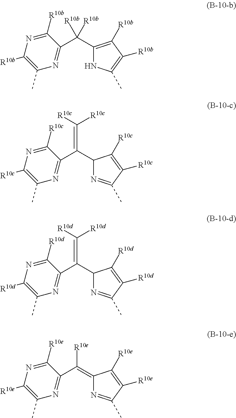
N1C(C)=C([R10b])C([R10b])=C1C(C1=NC(C)=C([R10b])N=C1[R10b])([R10b])[R10b].N1=C(C)C([R10c])=C([R10c])C1C(C1=NC(C)=C([R10c])N=C1[R10c])=C([R10c])[R10c].N1=C(C)C([R10d])=C([R10d])C1C(C1=NC(C)=C([R10d])N=C1[R10d])=C([R10d])[R10d].N1=C(C)C([R10e])=C([R10e])C1=C(C1=NC(C)=C([R10e])N=C1[R10e])[R10e]
